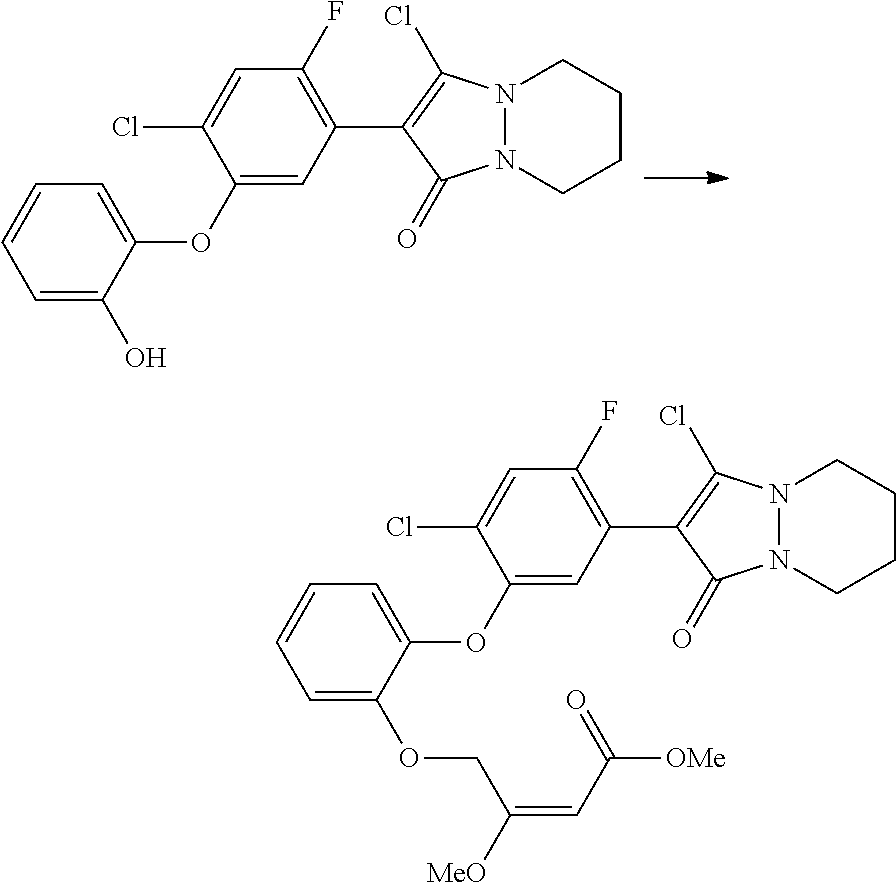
C1(OC2=CC=CC=C2O)=CC(C2=C(Cl)N3N(C2=O)CCCC3)=C(F)C=C1Cl.C1(OC2=CC=CC=C2OCC(=CC([OMe])=O)[MeO])=CC(C2=C(Cl)N3N(C2=O)CCCC3)=C(F)C=C1Cl
